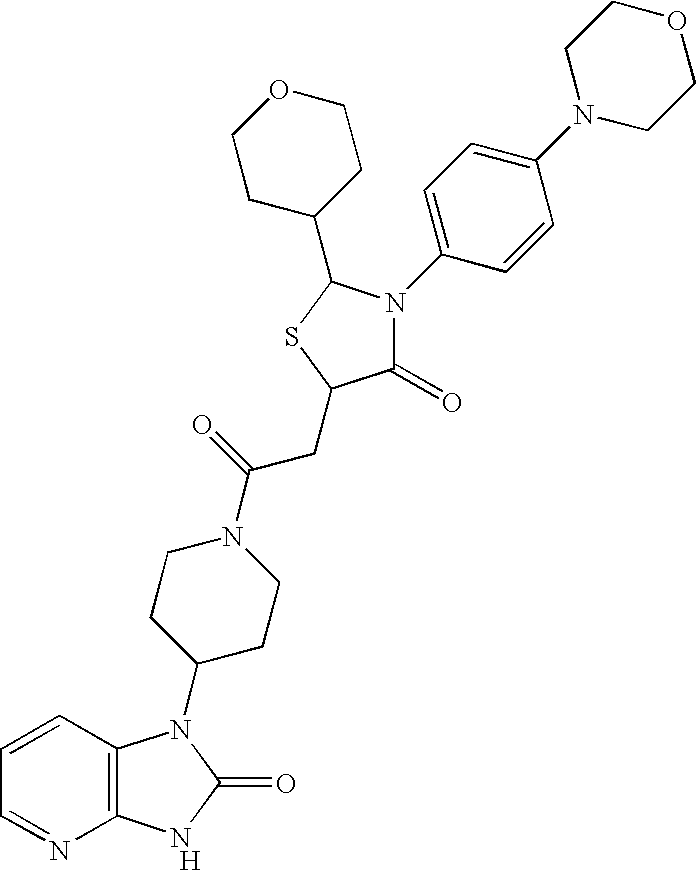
[H].C12=C(C=CC=N1)N(C1CCN(C(=O)CC3C(=O)N(C4=CC=C(N5CCOCC5)C=C4)C(C4CCOCC4)S3)CC1)C(=O)N2
